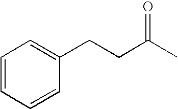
C(C(=O)C)CC1=CC=CC=C1
